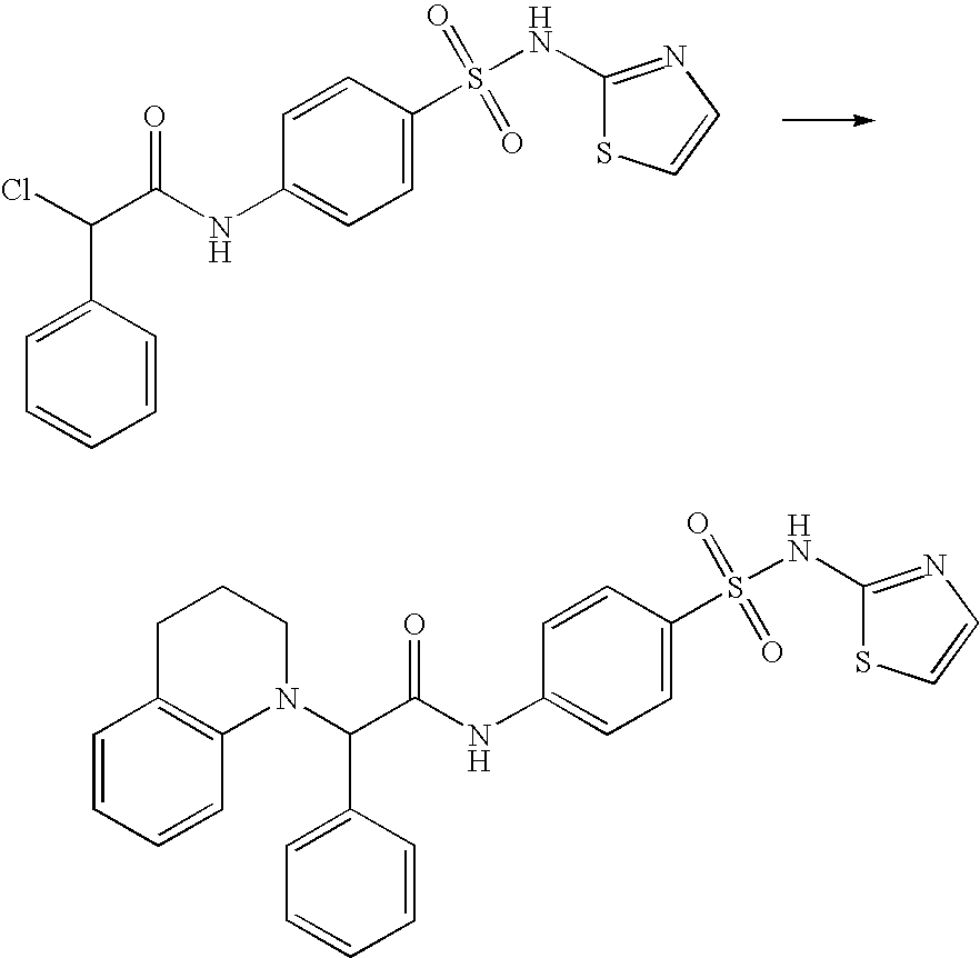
ClC(C(NC1=CC=C(S(NC2=NC=CS2)(=O)=O)C=C1)=O)C1=CC=CC=C1.N1(C(C(NC2=CC=C(S(NC3=NC=CS3)(=O)=O)C=C2)=O)C2=CC=CC=C2)CCCC2=C1C=CC=C2
